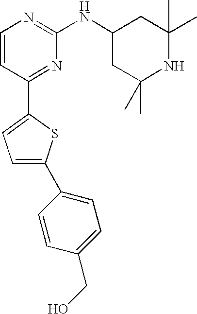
C1=CC(C2=CC=C(C3=CC=C(CO)C=C3)S2)=NC(NC2CC(C)(C)NC(C)(C)C2)=N1
